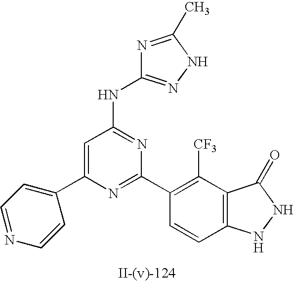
N1=C(C)NN=C1NC1=NC(C2=C([CF3])C3=C(C=C2)NNC3=O)=NC(C2=CC=NC=C2)=C1
